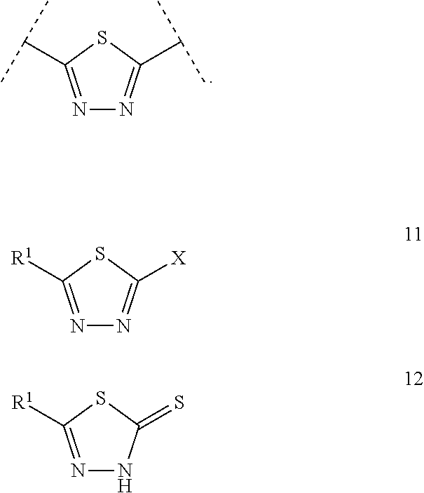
N1=C(C(C)C)SC(C(C)C)=N1.N1=C([R1])SC([X])=N1.N1=C([R1])SC(=S)N1
